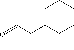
C1C(C(C=O)C)CCCC1
